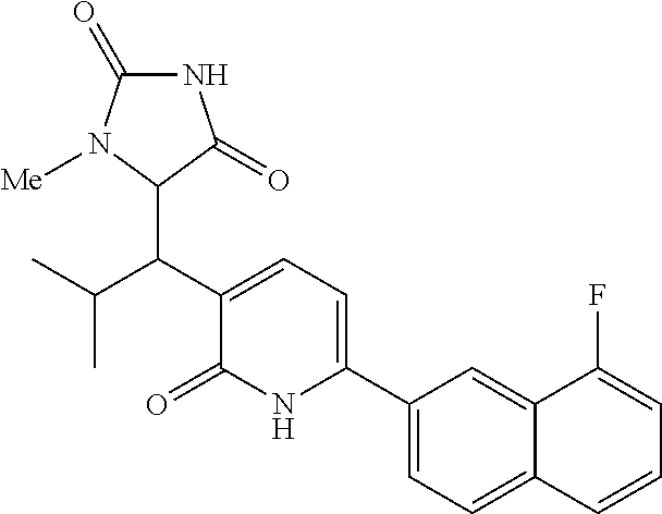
C1(C2=CC=C(C(C(C)C)C3N([Me])C(=O)NC3=O)C(=O)N2)=CC=C2C(=C1)C(F)=CC=C2
